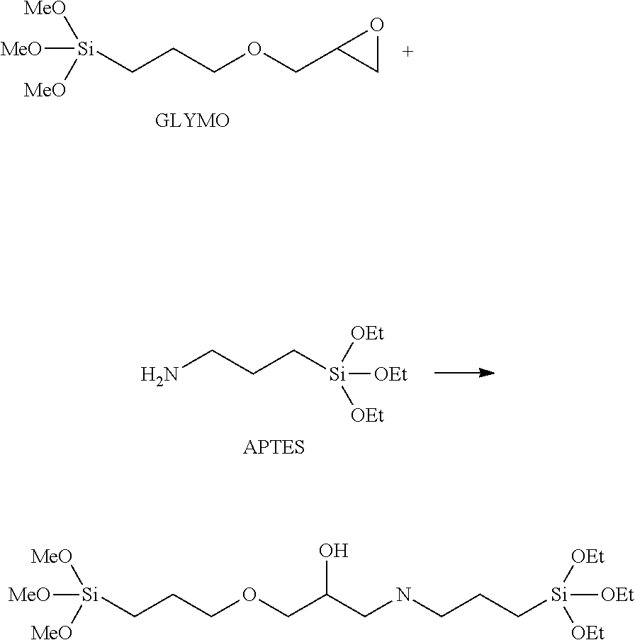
NCCC[Si]([OEt])([OEt])[OEt].C(CCOCC(CNCCC[Si]([OEt])([OEt])[OEt])O)[Si]([MeO])([MeO])[MeO].C(CCOCC1CO1)[Si]([MeO])([MeO])[MeO]
